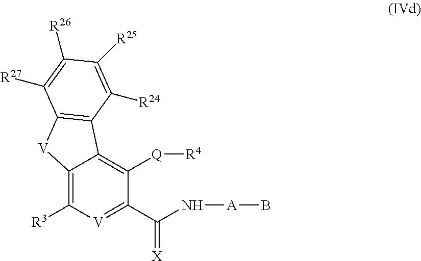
C1([R3])=C2C(=C([Q][R4])C(C(N[A]B)=[X])=[V]1)C1=C([V]2)C([R27])=C([R26])C([R25])=C1[R24]
